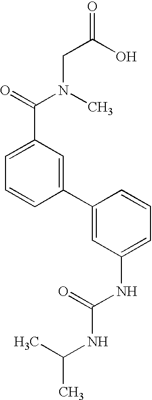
C1=C(C(=O)N(CC(=O)O)C)C=C(C2=CC(NC(=O)NC(C)C)=CC=C2)C=C1
